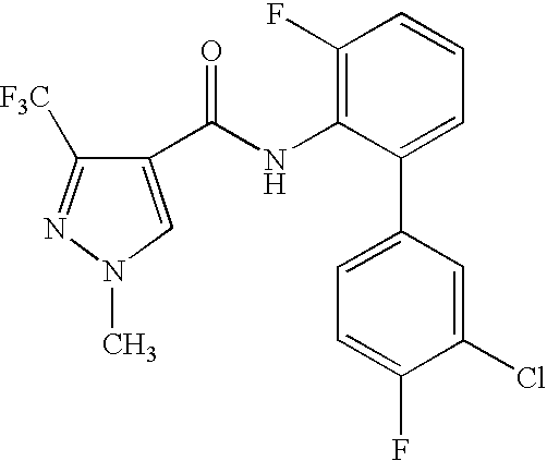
C1(C(NC2=C(F)C=CC=C2C2=CC=C(F)C(Cl)=C2)=O)=CN(C)N=C1[F3C]
